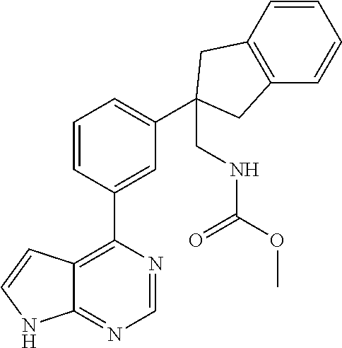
C12=C(C3=CC(C4(CNC(OC)=O)CC5=C(C=CC=C5)C4)=CC=C3)N=CN=C1NC=C2
